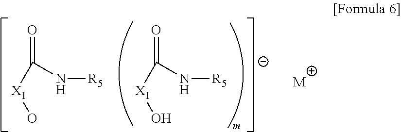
O=C(N[R5])[X1]O.O=C(N[R5])[X1]O.[M]
